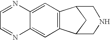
C1=NC2=CC3=C(C=C2N=C1)C1CC3CNC1
